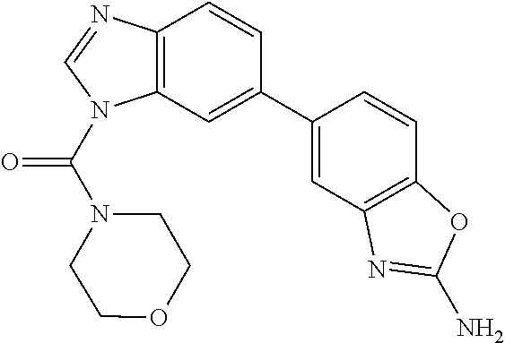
C12=C(C=C(C3=CC4=C(C=C3)OC(N)=N4)C=C1)N(C(N1CCOCC1)=O)C=N2
